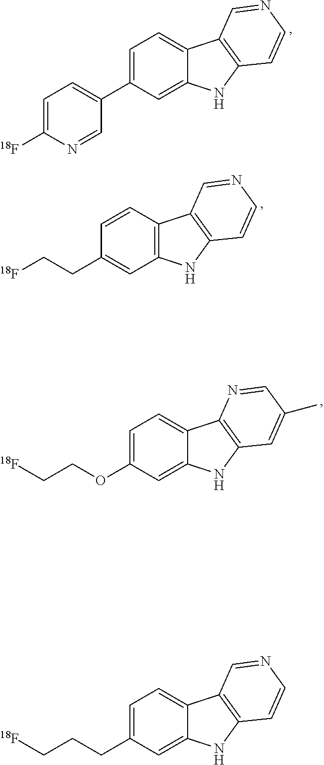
C1=C([18F])N=CC(C2=CC=C3C(=C2)NC2=C3C=NC=C2)=C1.C(C1=CC2=C(C=C1)C1=C(N2)C=CN=C1)C[18F].O(C1=CC=C2C(=C1)NC1=C2N=CC(C)=C1)CC[18F].C(C1=CC=C2C(=C1)NC1=C2C=NC=C1)CC[18F]
